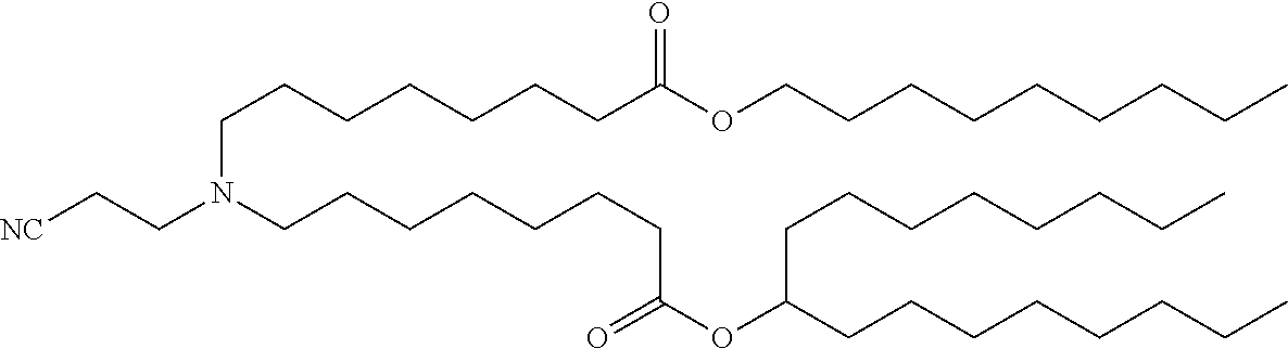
C(CN(CCCCCCCC(=O)OC(CCCCCCCC)CCCCCCCC)CC[NC])CCCCCC(=O)OCCCCCCCCC
